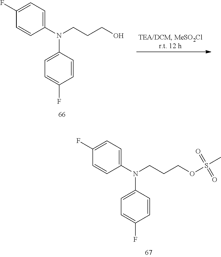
C(OS(C)(=O)=O)CCN(C1=CC=C(F)C=C1)C1=CC=C(F)C=C1.C(O)CCN(C1=CC=C(F)C=C1)C1=CC=C(F)C=C1
